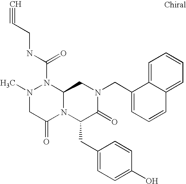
N1(C(NCC#C)=O)N(C)CC(=O)N2C1CN(CC1=CC=CC3=CC=CC=C13)C(=O)C2CC1=CC=C(O)C=C1
